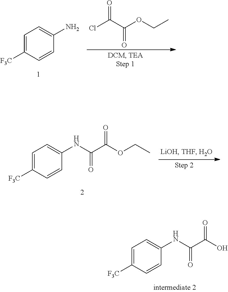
C1=C([F3C])C=CC(NC(=O)C(=O)O)=C1.C1=C([F3C])C=CC(N)=C1.ClC(C(OCC)=O)=O.C1=C([F3C])C=CC(NC(=O)C(=O)OCC)=C1
